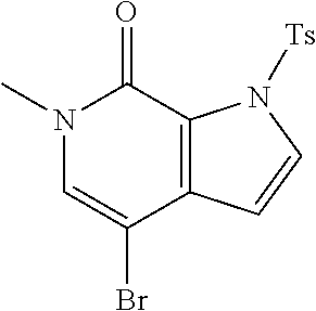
N1(C)C=C(Br)C2=C(C1=O)N([Ts])C=C2
